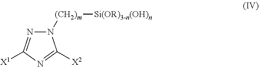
N1([(CH2)m][Si(OR)3-n(OH)n])N=C([X1])N=C1[X2]
